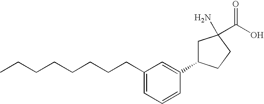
C1=C(CCCCCCCC)C=C(C2CC(N)(C(O)=O)CC2)C=C1
